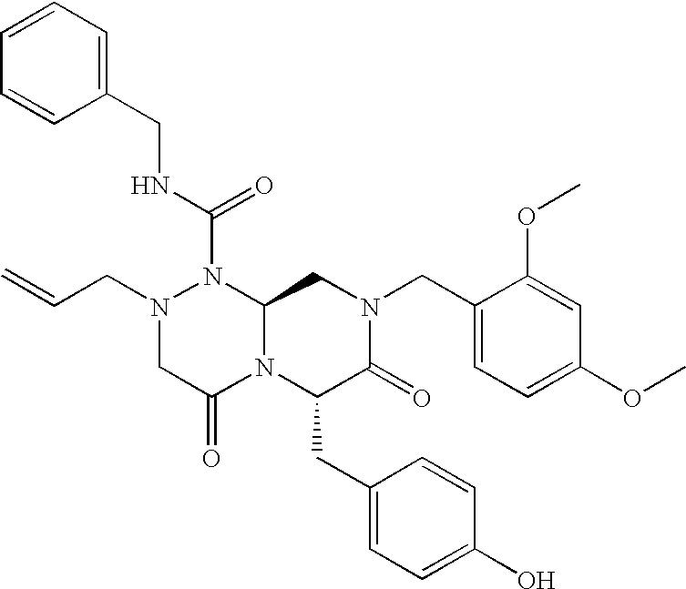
N1(CC=C)CC(=O)N2C(N1C(NCC1=CC=CC=C1)=O)CN(CC1=CC=C(OC)C=C1OC)C(=O)C2CC1=CC=C(O)C=C1
